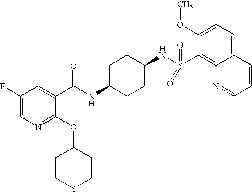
C1CSCCC1OC1=NC=C(F)C=C1C(NC1CCC(NS(C2=C3C(=CC=C2OC)C=CC=N3)(=O)=O)CC1)=O
